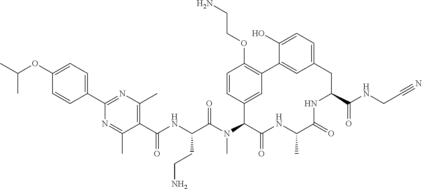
C(C(N(C1C(=O)NC(C)C(=O)NC(C(NCC#N)=O)CC2=CC=C(O)C(=C2)C2=C(OCCN)C=CC1=C2)C)=O)(NC(C1=C(C)N=C(C2=CC=C(OC(C)C)C=C2)N=C1C)=O)CCN
